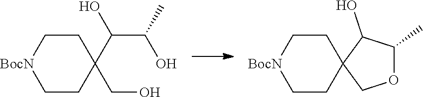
C1CC(CO)(C(C(O)C)O)CC[BocN]1.C1CC2(CC[BocN]1)COC(C)C2O
